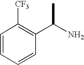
C1=CC=CC(C(N)C)=C1[CF3]
